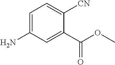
C1=C(N)C=C(C(OC)=O)C([CN])=C1
